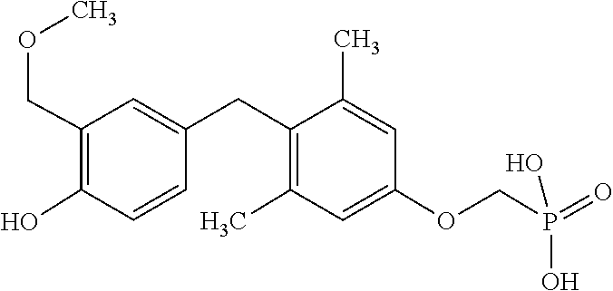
C1=C(CC2=C(C)C=C(OCP(=O)(O)O)C=C2C)C=CC(O)=C1COC
